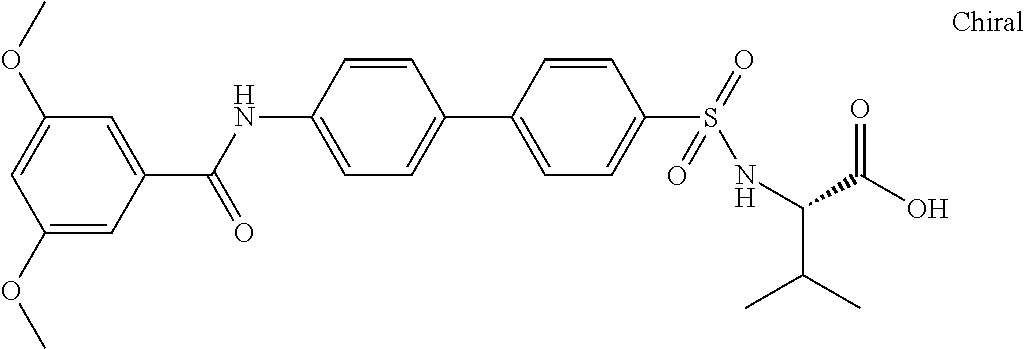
C1=C(C(NC2=CC=C(C3=CC=C(S(=O)(=O)NC(C(C)C)C(O)=O)C=C3)C=C2)=O)C=C(OC)C=C1OC
